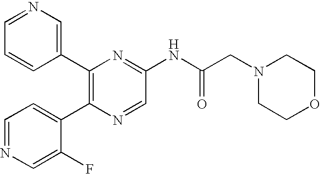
C1(C2=C(C3=CC=NC=C3F)N=CC(NC(CN3CCOCC3)=O)=N2)=CN=CC=C1
